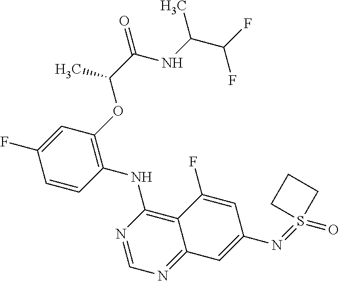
C1=CC(NC2=C3C(=NC=N2)C=C(N=S2(=O)CCC2)C=C3F)=C(OC(C(NC(C(F)F)C)=O)C)C=C1F
